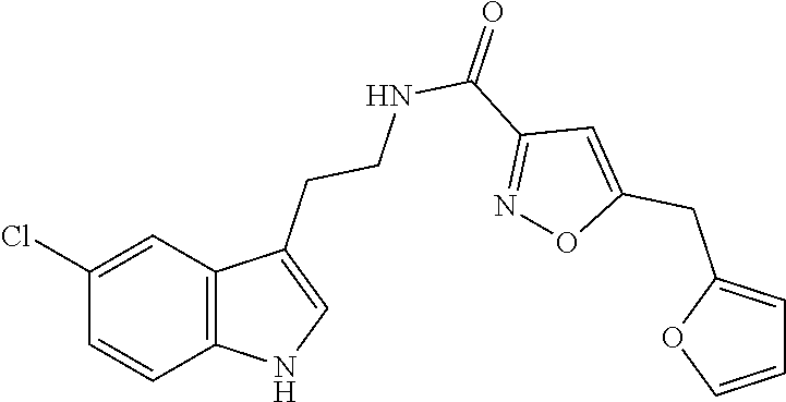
C1(Cl)=CC2=C(C=C1)NC=C2CCNC(C1=NOC(CC2=CC=CO2)=C1)=O
